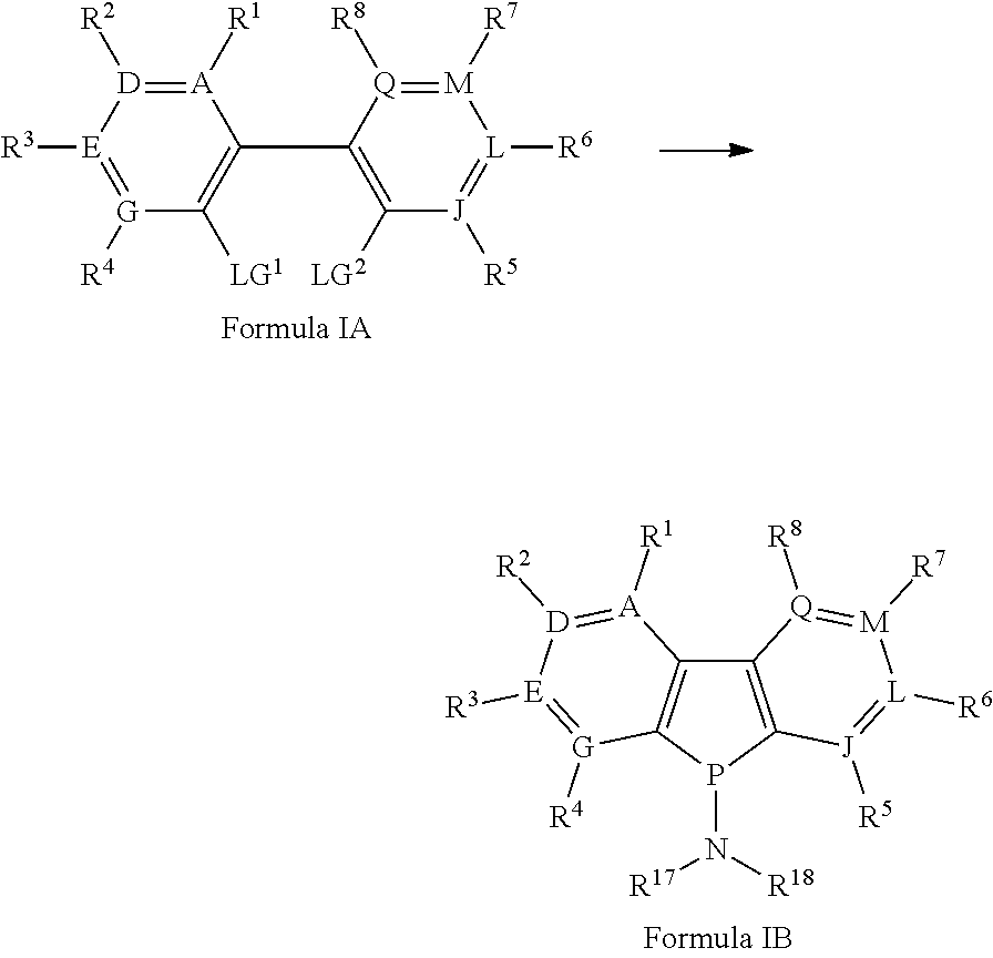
[A]1([R1])=[D]([R2])[E]([R3])=[G]([R4])C([LG1])=C1C1=C([LG2])[J]([R5])=[L]([R6])[M]([R7])=[Q]1[R8].C12=C(P(N([R18])[R17])C3=C1[A]([R1])=[D]([R2])[E]([R3])=[G]3[R4])[J]([R5])=[L]([R6])[M]([R7])=[Q]2[R8]
